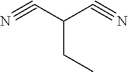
N#CC(C#N)CC
